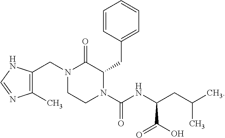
C1=CC(CC2C(=O)N(CC3=C(C)N=CN3)CCN2C(NC(CC(C)C)C(O)=O)=O)=CC=C1
